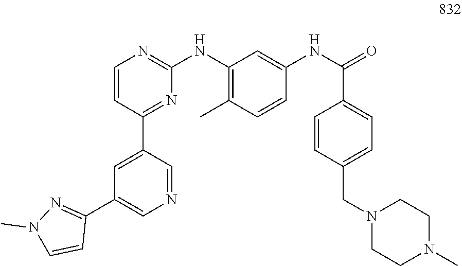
C1=CC(C2=CC(C3=NN(C)C=C3)=CN=C2)=NC(NC2=C(C)C=CC(NC(=O)C3=CC=C(CN4CCN(C)CC4)C=C3)=C2)=N1
